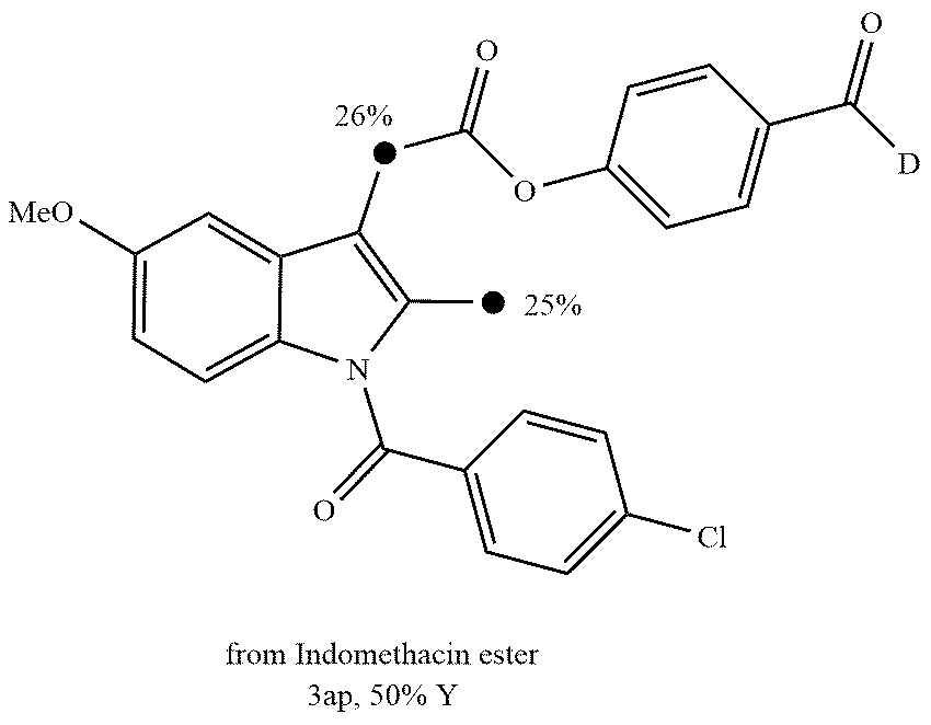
C1([MeO])=CC=C2C(=C1)C([d]C(OC1=CC=C(C([D])=O)C=C1)=O)=C([d])N2C(C1=CC=C(Cl)C=C1)=O
